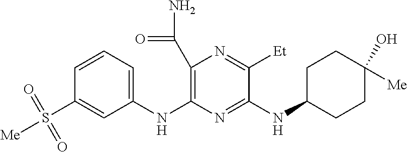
C1=CC=C(NC2=C(C(=O)N)N=C([Et])C(NC3CCC([Me])(O)CC3)=N2)C=C1S([Me])(=O)=O
